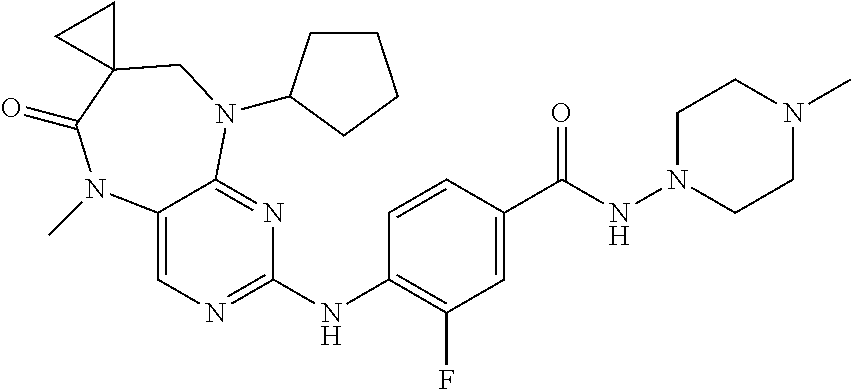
C1=CC(C(NN2CCN(C)CC2)=O)=CC(F)=C1NC1=NC=C2C(=N1)N(C1CCCC1)CC1(C(=O)N2C)CC1
